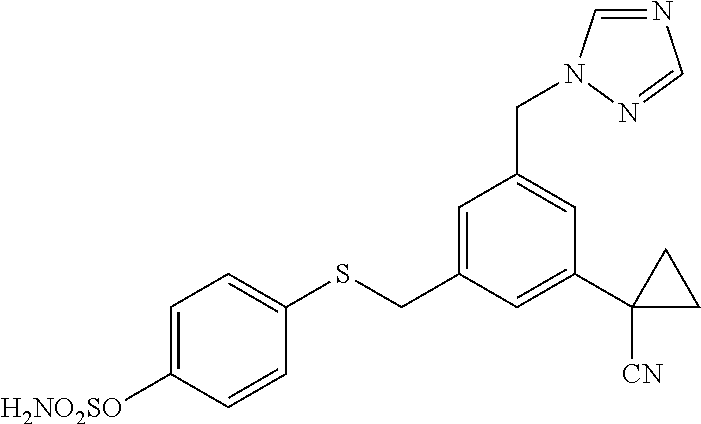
C1=C([H2NO2SO])C=CC(SCC2=CC(CN3C=NC=N3)=CC(C3([CN])CC3)=C2)=C1
